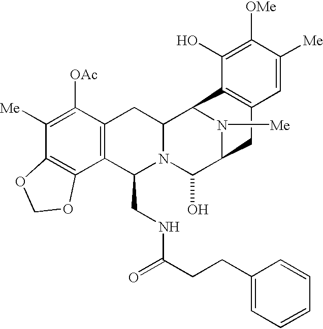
C1([Me])=C([OAc])C2=C(C3=C1OCO3)C(CNC(=O)CCC1=CC=CC=C1)N1C(C2)C2N([Me])C(C1O)CC1=C2C(O)=C([OMe])C([Me])=C1
